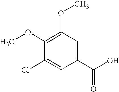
C1(OC)=C(OC)C=C(C(O)=O)C=C1Cl
